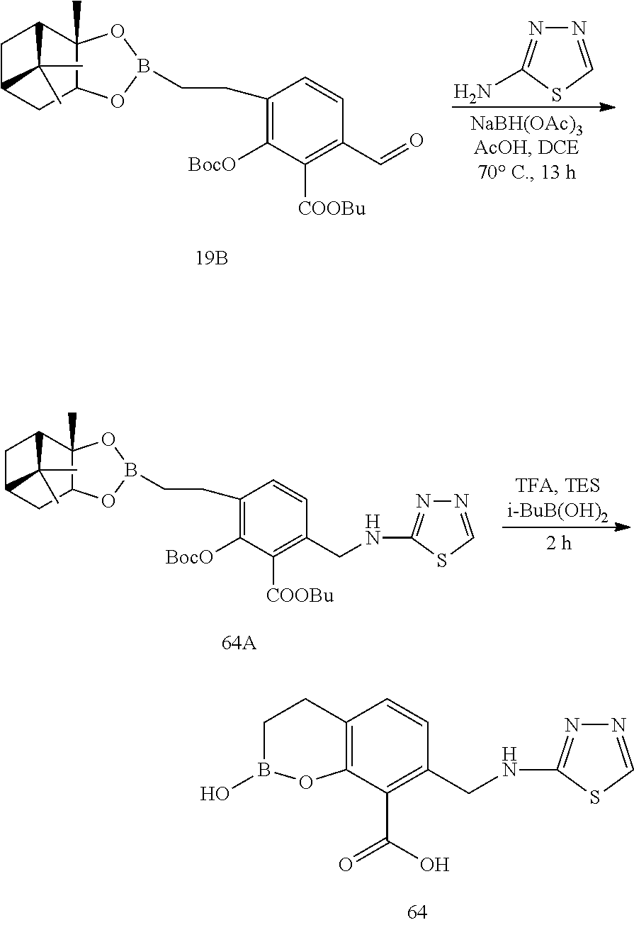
C1C2CC3C(C)(C1C2(C)C)OB(CCC1=C([BocO])C([COOBu])=C(C=O)C=C1)O3.N1=CSC(N)=N1.C1C2CC3C(C)(C1C2(C)C)OB(CCC1=C([BocO])C([COOBu])=C(CNC2=NN=CS2)C=C1)O3.C12=C(C(C(O)=O)=C(CNC3=NN=CS3)C=C1)OB(O)CC2
